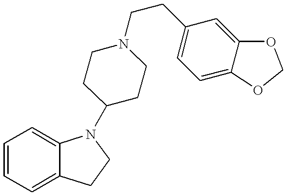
C1=CC=C2C(=C1)N(C1CCN(CCC3=CC=C4C(=C3)OCO4)CC1)CC2
